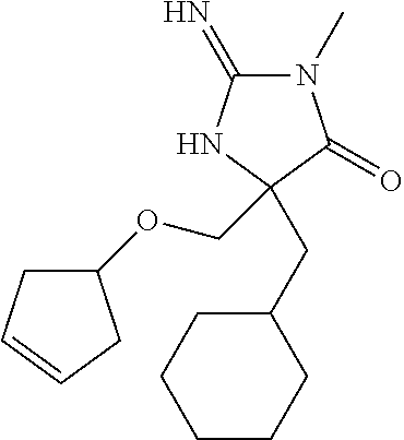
C1(=N)N(C)C(=O)C(CC2CCCCC2)(COC2CC=CC2)N1
